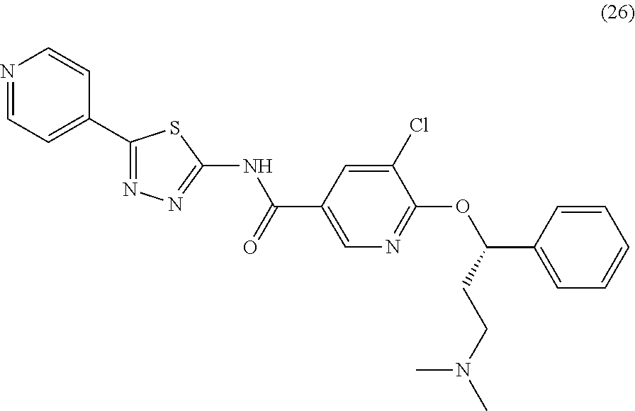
C1(C2=NN=C(NC(=O)C3=CN=C(OC(C4=CC=CC=C4)CCN(C)C)C(Cl)=C3)S2)=CC=NC=C1
